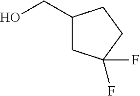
C1(CO)CC(F)(F)CC1
